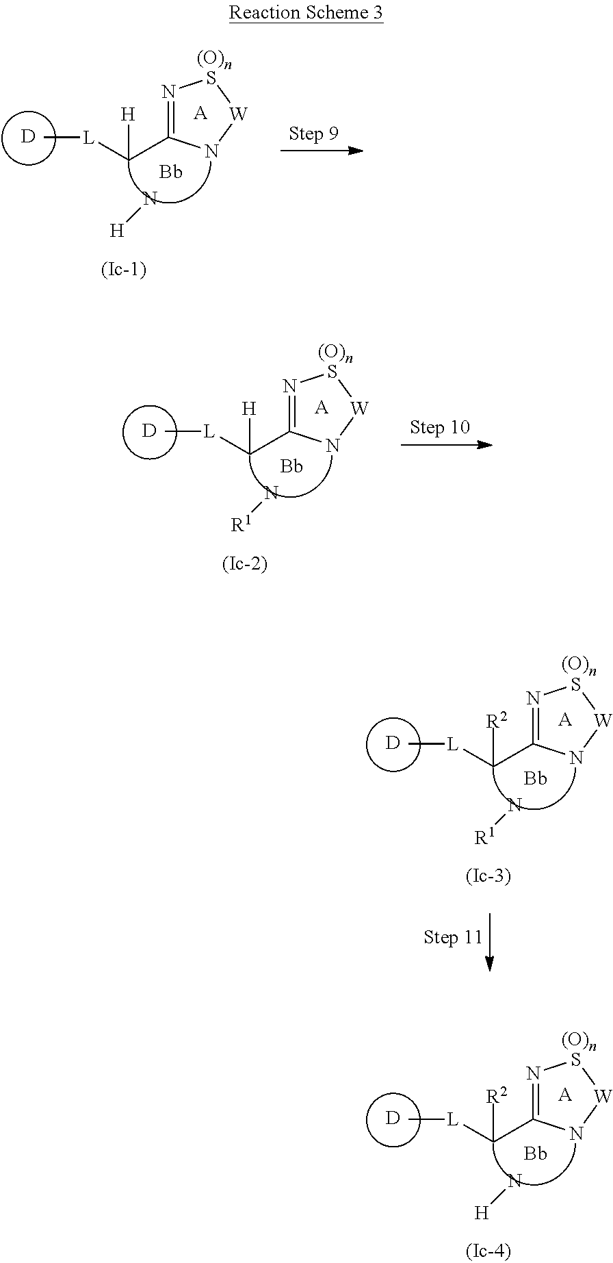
N1=C(C([L]C)[R2])N[W]S1.[Bb].[D].[A].N[R1].N1=C(C([L]C)[H])N[W]S1.[Bb].[D].[A].N[H].N1=C(C([L]C)[H])N[W]S1.[Bb].[D].[A].N[R1].N1=C(C([L]C)[R2])N[W]S1.[Bb].[D].[A].N[H]
